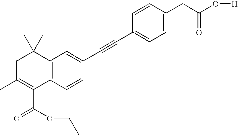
C1=C(CC(O[H])=O)C=CC(C#CC2=CC3=C(C=C2)C(C(OCC)=O)=C(C)CC3(C)C)=C1
